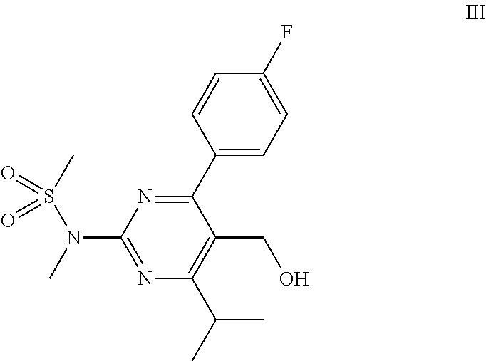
C1(C2=CC=C(F)C=C2)=NC(N(C)S(=O)(=O)C)=NC(C(C)C)=C1CO
